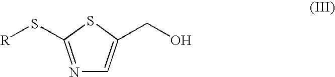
C1=C(CO)SC(S[R])=N1
